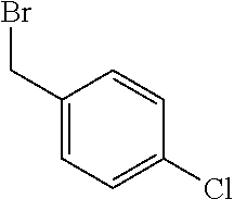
C1(CBr)=CC=C(Cl)C=C1
